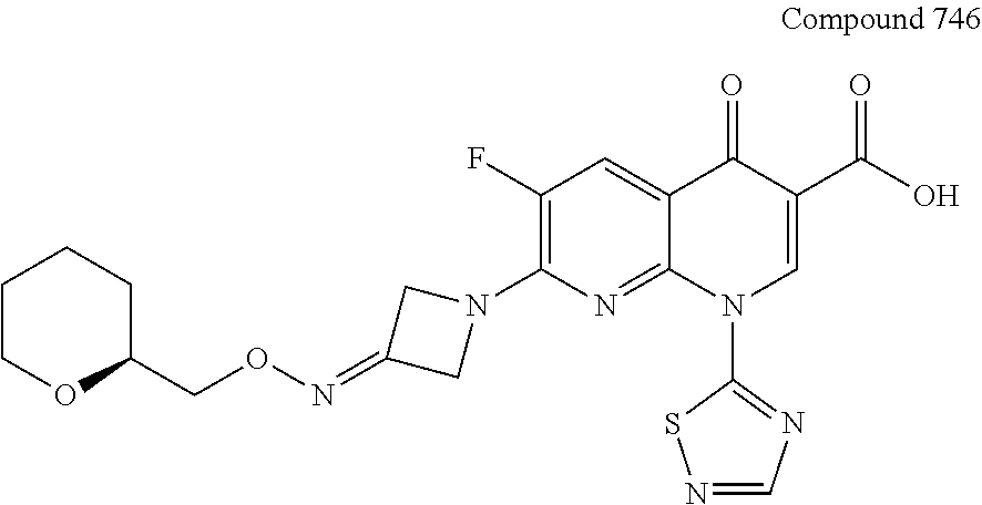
C1COC(CON=C2CN(C3=C(F)C=C4C(=N3)N(C3=NC=NS3)C=C(C(O)=O)C4=O)C2)CC1
